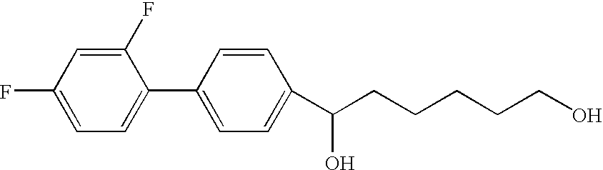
C1(F)=CC(F)=CC=C1C1=CC=C(C(CCCCCO)O)C=C1
